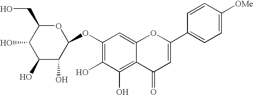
O(C1=C(O)C(O)=C2C(=C1)OC(C1=CC=C([OMe])C=C1)=CC2=O)C1OC(CO)C(O)C(O)C1O
